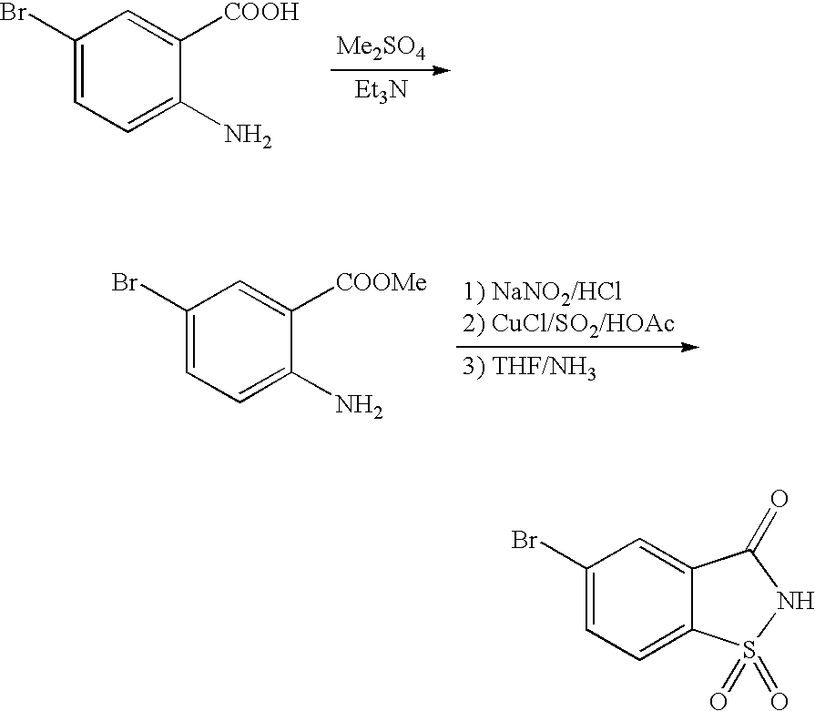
C1(Br)=CC=C2C(=C1)C(=O)NS2(=O)=O.C1(Br)=CC=C(N)C([COOH])=C1.[Et3N].C1(Br)=CC=C(N)C([COOMe])=C1
